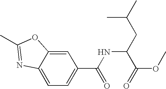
C12=CC=C(C(NC(CC(C)C)C(OC)=O)=O)C=C1OC(C)=N2
